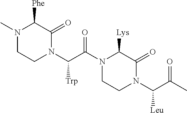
N1(C)CCN(C(C(N2CCN(C(C(C)=O)[Leu])C(=O)C2[Lys])=O)[Trp])C(=O)C1[Phe]
